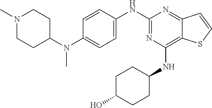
C1(NC2=CC=C(N(C3CCN(C)CC3)C)C=C2)=NC(NC2CCC(O)CC2)=C2C(=N1)C=CS2
